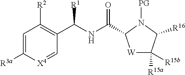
[W]1C([R15a])([R15b])C([R16])N([PG])C1C(=O)NC(C1=C([R2])C=C([R3a])[X4]=C1)[R1]
